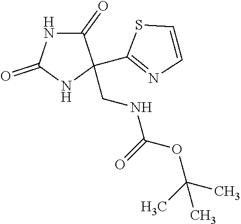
C1(=O)NC(=O)NC1(C1=NC=CS1)CNC(OC(C)(C)C)=O
